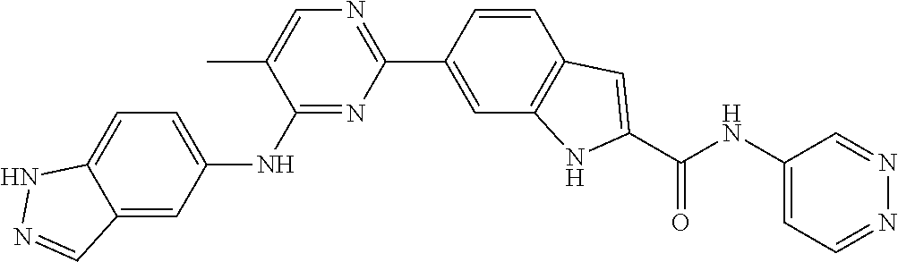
C1=C(C)C(NC2=CC=C3C(=C2)C=NN3)=NC(C2=CC3=C(C=C2)C=C(C(NC2=CC=NN=C2)=O)N3)=N1
